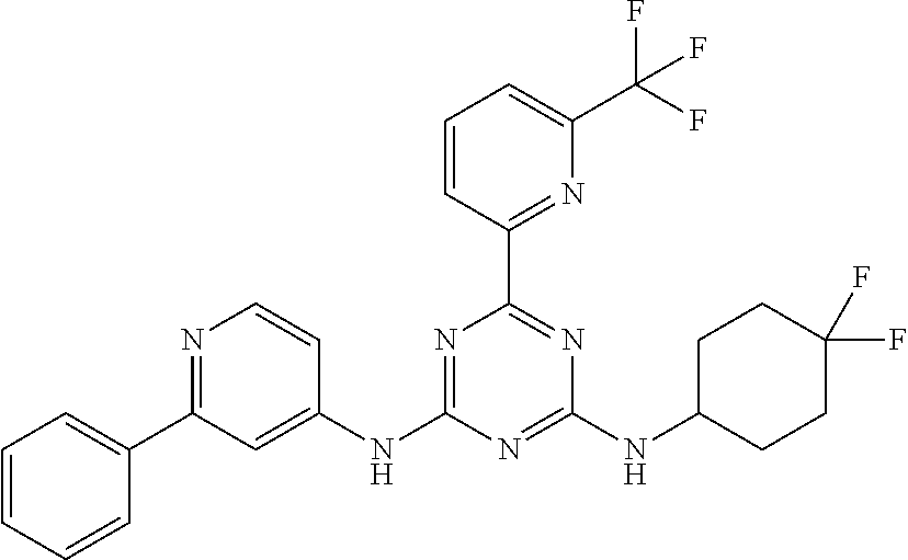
N1=C(NC2=CC(C3=CC=CC=C3)=NC=C2)N=C(NC2CCC(F)(F)CC2)N=C1C1=NC(C(F)(F)F)=CC=C1
